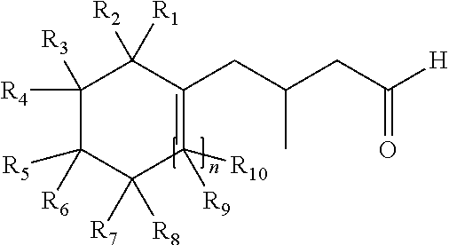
C1([R4])([R3])C([R5])([R6])C([R7])([R8])C([R10])([R9])=C(CC(CC([H])=O)C)C1([R2])[R1]
